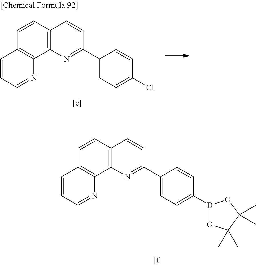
C12=C(C3=C(C=C1)C=CC(C1=CC=C(Cl)C=C1)=N3)N=CC=C2.C12=C(C3=C(C=C1)C=CC(C1=CC=C(B4OC(C)(C)C(C)(C)O4)C=C1)=N3)N=CC=C2
